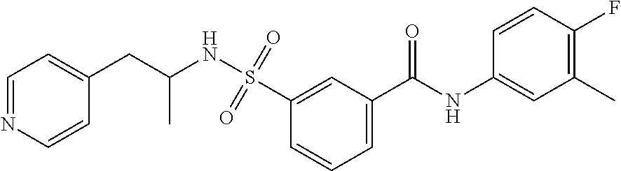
C1=C(C(NC2=CC(C)=C(F)C=C2)=O)C=C(S(=O)(=O)NC(C)CC2=CC=NC=C2)C=C1
